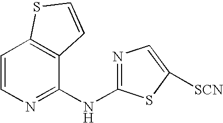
C1=CC2=C(C(NC3=NC=C([SCN])S3)=N1)C=CS2
